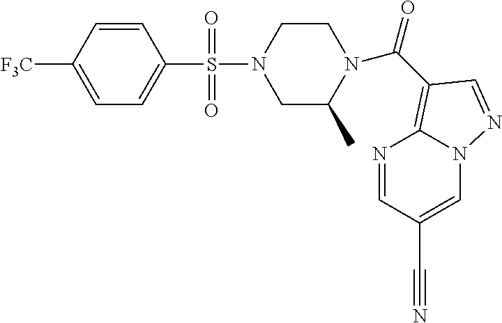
C1([F3C])=CC=C(S(N2CC(C)N(C(=O)C3=C4N=CC(C#N)=CN4N=C3)CC2)(=O)=O)C=C1
